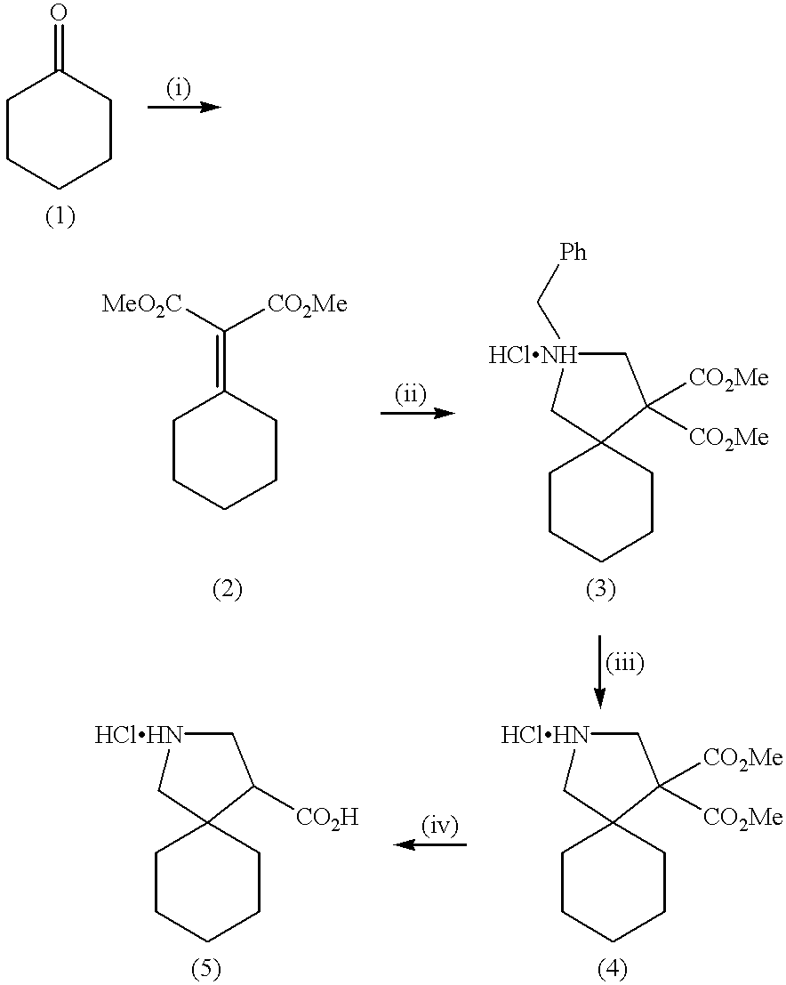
C1CCCCC1=O.C1CCCCC1=C([CO2Me])[MeO2C].C1CCCCC12C[HClNH](C[Ph])CC2([CO2Me])[CO2Me].C1CCCCC12C[HClHN]CC2([CO2Me])[CO2Me].C1CCCCC12C[HClHN]CC2[CO2H]
